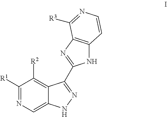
[R1]C1=NC=C2C(=C1[R2])C(C1=NC3=C(N1)C=CN=C3[R3])=NN2
